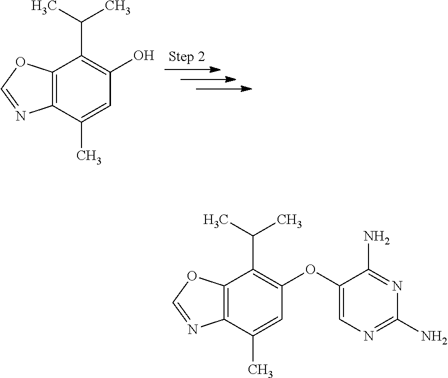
C12=C(C(C)=CC(O)=C1C(C)C)N=CO2.C12=C(C(C)=CC(OC3=CN=C(N)N=C3N)=C1C(C)C)N=CO2
